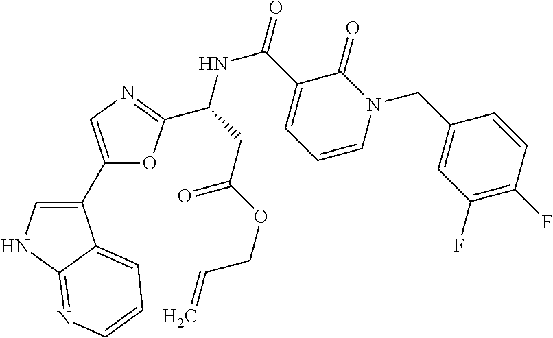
C1(C2=CN=C(C(CC(OCC=C)=O)NC(=O)C3=CC=CN(CC4=CC(F)=C(F)C=C4)C3=O)O2)=CNC2=NC=CC=C12
